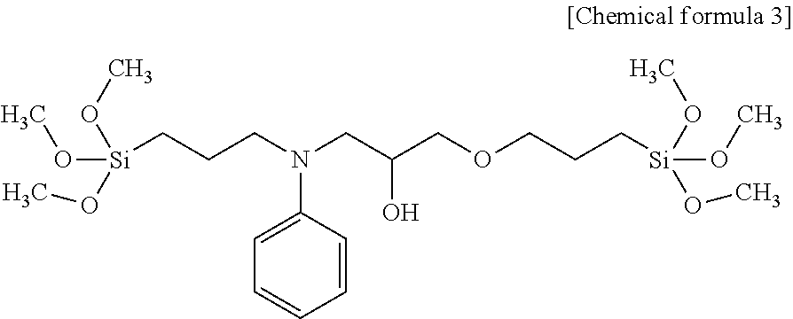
C([Si](OC)(OC)OC)CCN(CC(COCCC[Si](OC)(OC)OC)O)C1=CC=CC=C1
